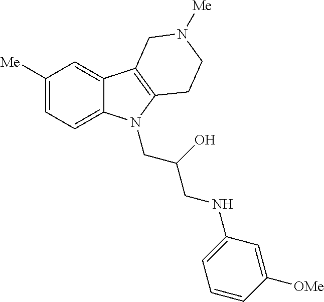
C1([Me])=CC=C2C(=C1)C1=C(N2CC(CNC2=CC=CC([OMe])=C2)O)CCN([Me])C1
